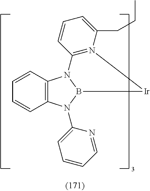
C12=C(N(C3=CC=CC=N3)B3N1C1=N(C(CCC)=CC=C1)[Ir]3)C=CC=C2
